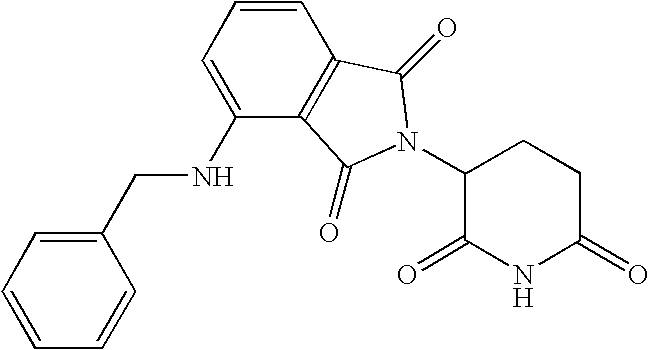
C1=CC2=C(C(NCC3=CC=CC=C3)=C1)C(=O)N(C1C(=O)NC(=O)CC1)C2=O
